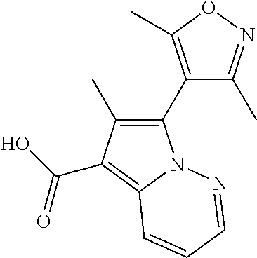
C1(C2=C(C)ON=C2C)=C(C)C(C(O)=O)=C2N1N=CC=C2
